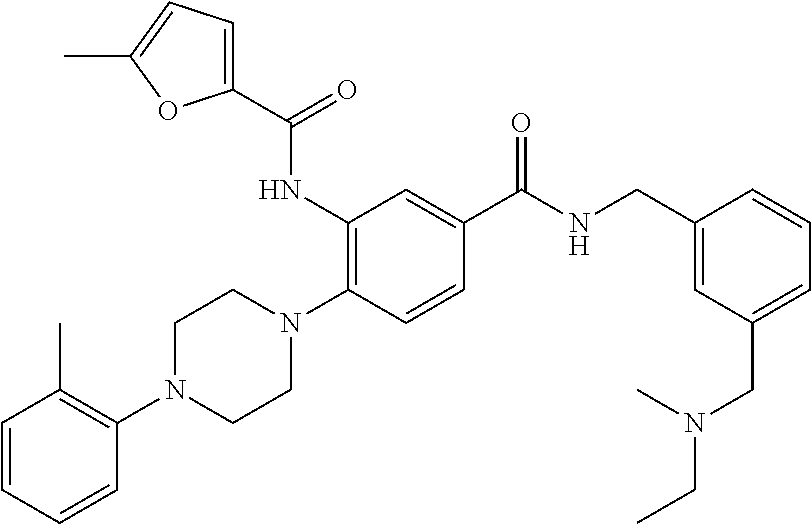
C1=CC=CC(N2CCN(C3=C(NC(C4=CC=C(C)O4)=O)C=C(C(NCC4=CC(CN(CC)C)=CC=C4)=O)C=C3)CC2)=C1C
